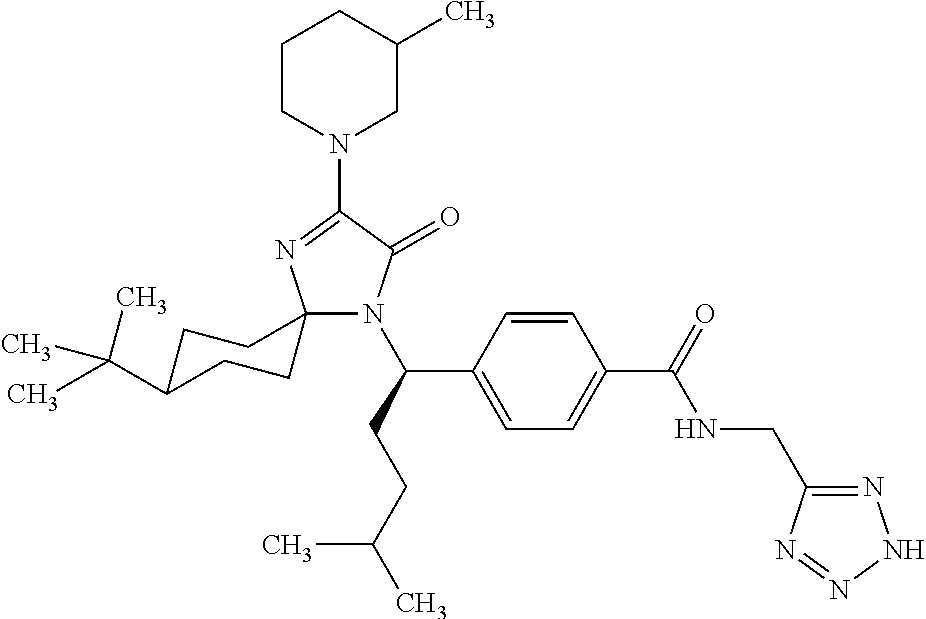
C12(N(C(C3=CC=C(C(=O)NCC4=NNN=N4)C=C3)CCC(C)C)C(=O)C(N3CC(C)CCC3)=N1)CCC(C(C)(C)C)CC2
